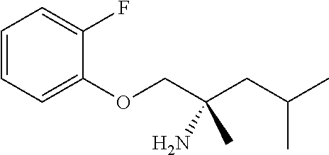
C1=CC=C(OCC(CC(C)C)(N)C)C(F)=C1
